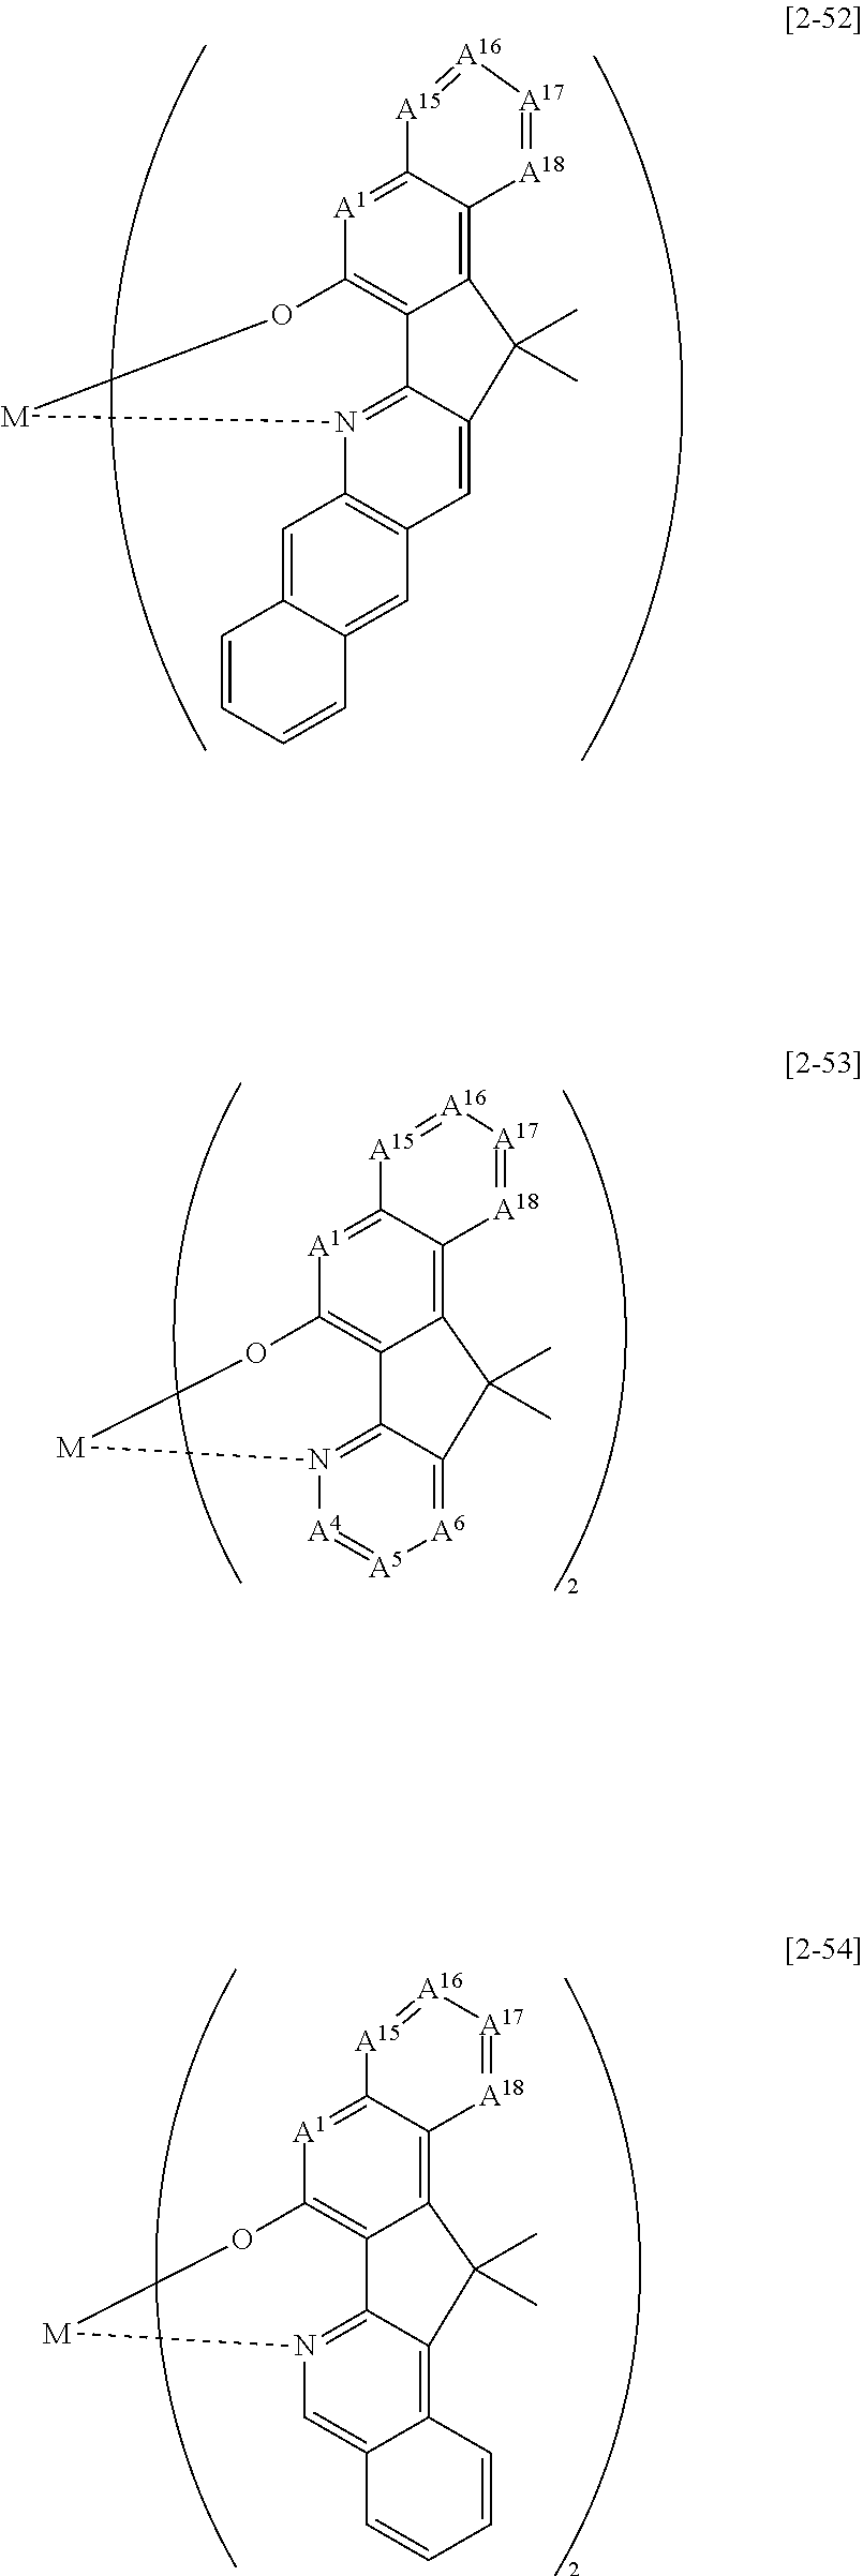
C12=C3C(=[A1]C4=C1C1=N(C5=C(C=C1C2(C)C)C=C1C(=C5)C=CC=C1)[M]O4)[A15]=[A16][A17]=[A18]3.C12=C3C(=[A1]C4=C1C1=N([A4]=[A5][A6]=C1C2(C)C)[M]O4)[A15]=[A16][A17]=[A18]3.C12=C3C(=[A1]C4=C1C1=N(C=C5C(=C1C2(C)C)C=CC=C5)[M]O4)[A15]=[A16][A17]=[A18]3
